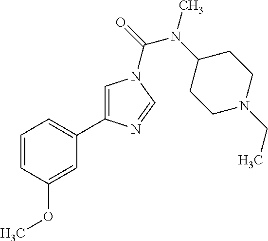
C1=CC(OC)=CC(C2=CN(C(=O)N(C3CCN(CC)CC3)C)C=N2)=C1
